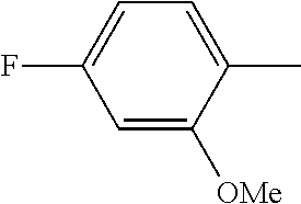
C1=C([OMe])C(C)=CC=C1F
